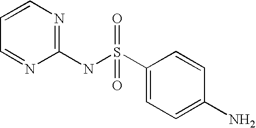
C1(NS(C2=CC=C(N)C=C2)(=O)=O)=NC=CC=N1
